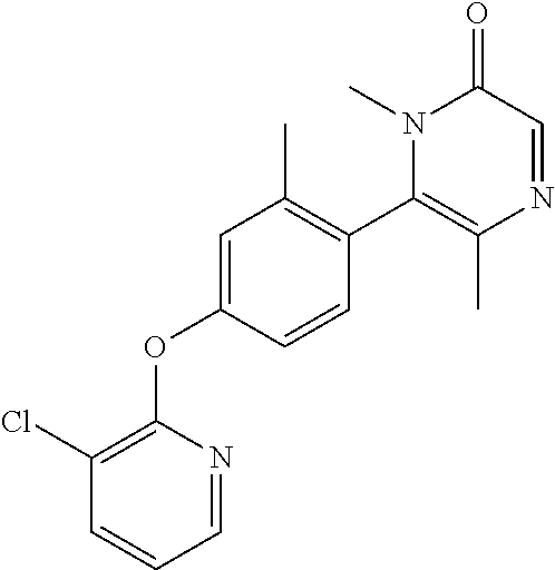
C1=C(OC2=C(Cl)C=CC=N2)C=CC(C2=C(C)N=CC(=O)N2C)=C1C
